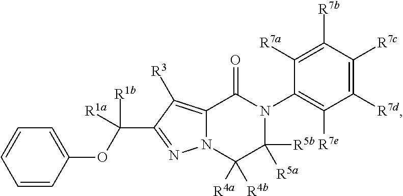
C12=C([R3])C(C([R1b])([R1a])OC3=CC=CC=C3)=NN1C([R4a])([R4b])C([R5b])([R5a])N(C1=C([R7e])C([R7d])=C([R7c])C([R7b])=C1[R7a])C2=O
